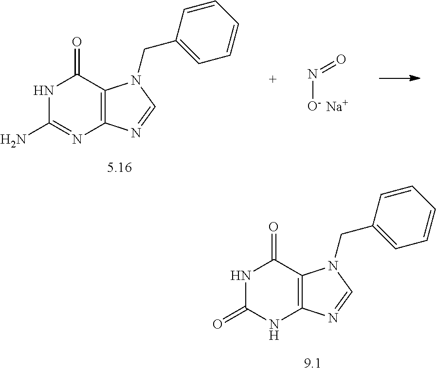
C12=C(C(=O)NC(=O)N1)N(CC1=CC=CC=C1)C=N2.C12=C(C(=O)NC(N)=N1)N(CC1=CC=CC=C1)C=N2.[O-]N=O.[Na]
